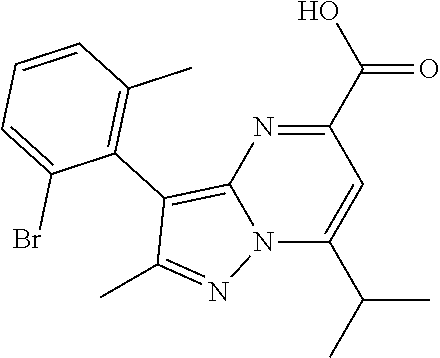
C12=C(C3=C(C)C=CC=C3Br)C(C)=NN1C(C(C)C)=CC(C(O)=O)=N2
